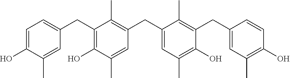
C1(CC2=CC=C(O)C(C)=C2)=C(O)C(C)=CC(CC2=CC(C)=C(O)C(CC3=CC(C)=C(O)C=C3)=C2C)=C1C
